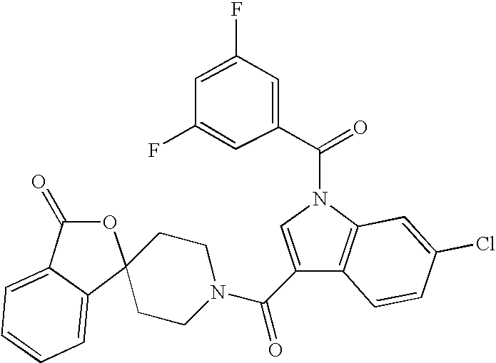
C1(C(N2CCC3(C4=CC=CC=C4C(=O)O3)CC2)=O)=CN(C(=O)C2=CC(F)=CC(F)=C2)C2=C1C=CC(Cl)=C2
